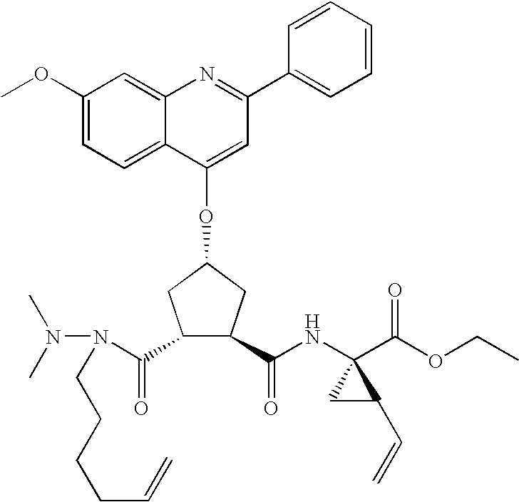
C1(OC)=CC=C2C(=C1)N=C(C1=CC=CC=C1)C=C2OC1CC(C(NC2(C(OCC)=O)CC2C=C)=O)C(C(N(N(C)C)CCCCC=C)=O)C1
